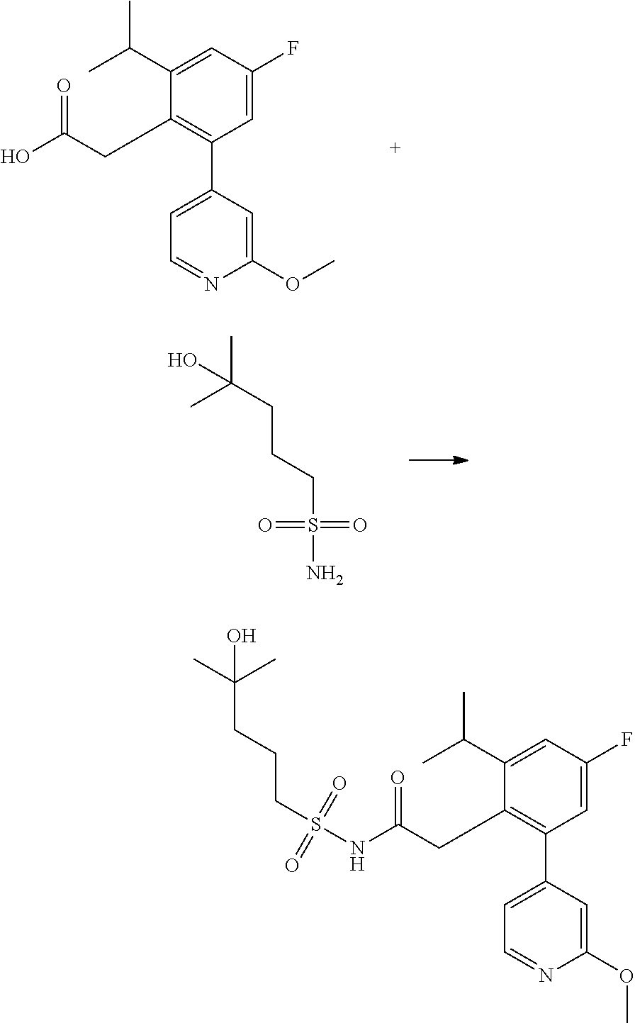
C1(CC(O)=O)=C(C2=CC=NC(OC)=C2)C=C(F)C=C1C(C)C.O=S(=O)(CCCC(C)(O)C)N.S(=O)(NC(CC1=C(C2=CC=NC(OC)=C2)C=C(F)C=C1C(C)C)=O)(=O)CCCC(C)(O)C
